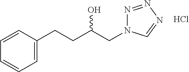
N1=NN=CN1CC(CCC1=CC=CC=C1)O.Cl
